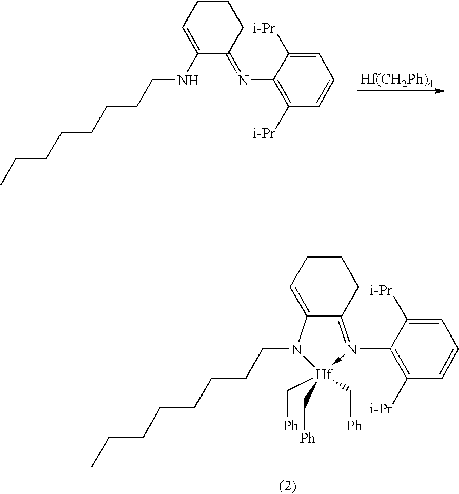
C1(NCCCCCCCC)=CCCCC1=NC1=C([i-Pr])C=CC=C1[i-Pr].[Hf(CH2Ph)4].C12=CCCCC1=N(C1=C([i-Pr])C=CC=C1[i-Pr])->[Hf](C[Ph])(C[Ph])(C[Ph])N2CCCCCCCC
